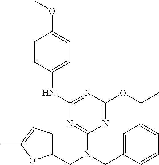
C(N(C1=NC(NC2=CC=C(OC)C=C2)=NC(OCC)=N1)CC1=CC=C(C)O1)C1=CC=CC=C1
